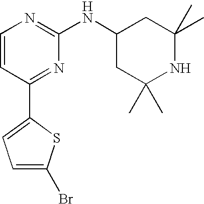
C1=CC(C2=CC=C(Br)S2)=NC(NC2CC(C)(C)NC(C)(C)C2)=N1
